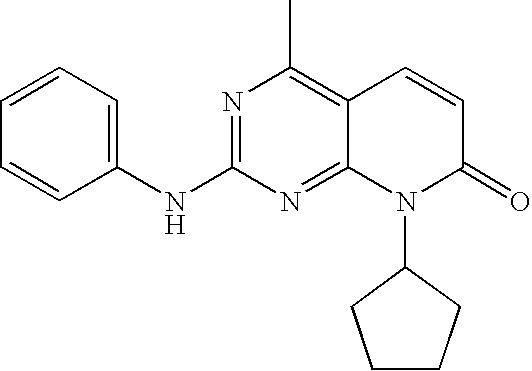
C1(NC2=NC(C)=C3C(=N2)N(C2CCCC2)C(=O)C=C3)=CC=CC=C1
